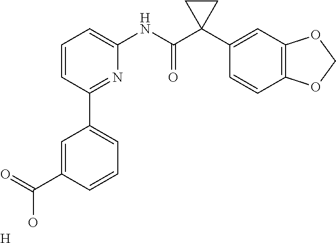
C1=CC(C2=CC=CC(C(=O)O)=C2)=NC(NC(C2(C3=CC4=C(C=C3)OCO4)CC2)=O)=C1.[H]
